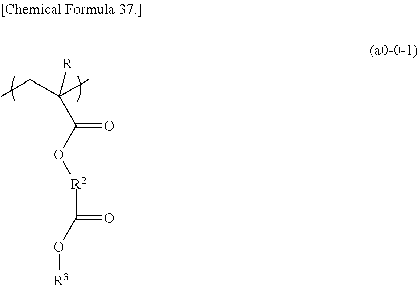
CCC(C)(C(O[R2]C(=O)O[R3])=O)[R]
